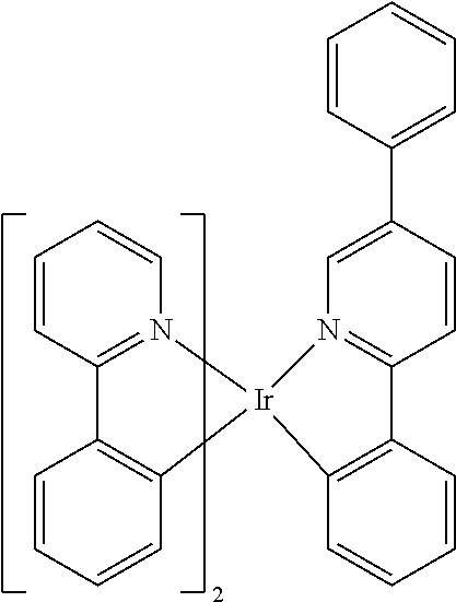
C1=CC=CC2=N1[Ir]1(C3=C2C=CC=C3)N2=C(C=CC(C3=CC=CC=C3)=C2)C2=C1C=CC=C2
